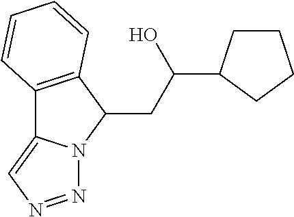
C12=C(C(CC(O)C3CCCC3)N3C1=CN=N3)C=CC=C2
